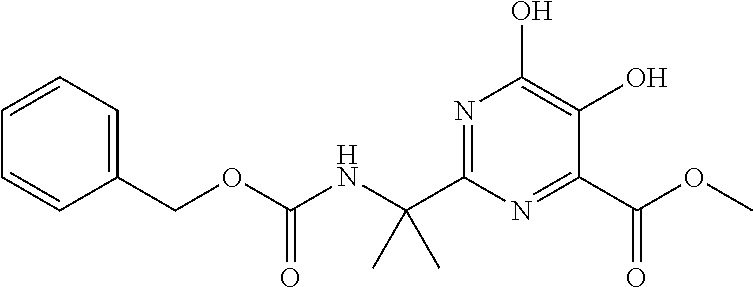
N(C(OCC1=CC=CC=C1)=O)C(C1=NC(O)=C(O)C(C(OC)=O)=N1)(C)C
